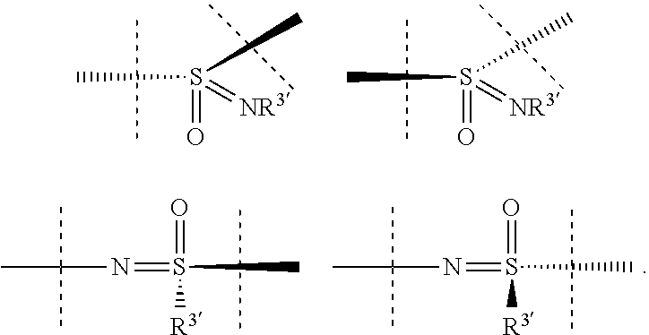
CS(=O)(=NC(C)(C)C)[R3].CS(=O)(=NC(C)(C)C)[R3].CS(C)(=[NR3])=O.CS(C)(=[NR3])=O
